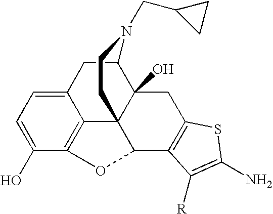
C1(O)=CC=C2C3=C1OC1C34C(O)(C(C2)N(CC2CC2)CC4)CC2=C1C([R])=C(N)S2
